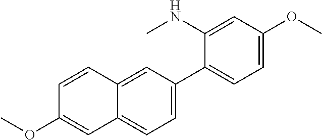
C1=C(OC)C=C(NC)C(C2=CC=C3C(=C2)C=CC(OC)=C3)=C1
